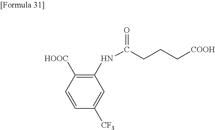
C1([HOOC])=C(NC(CCC[COOH])=O)C=C([CF3])C=C1
